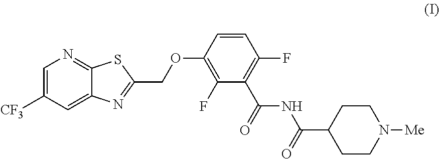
C1=C([CF3])C=C2C(=N1)SC(COC1=C(F)C(C(=O)NC(C3CCN([Me])CC3)=O)=C(F)C=C1)=N2
